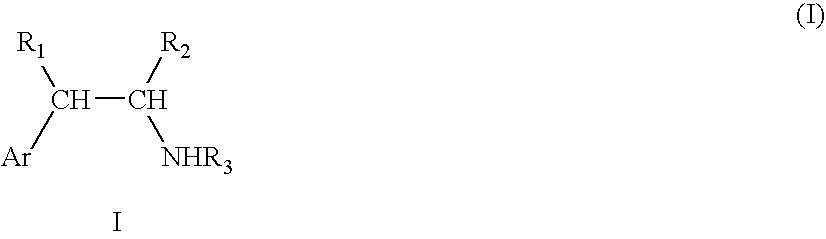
C(C([R2])[NHR3])([Ar])[R1].I
